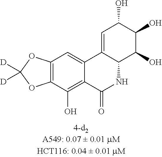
C1=C2C(C(O)C(O)C1O)NC(=O)C1=C(O)C3=C(C=C21)OC([D])([D])O3
